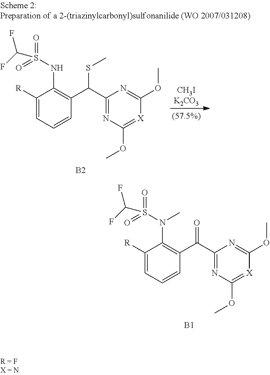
C1([R])=CC=CC(C(C2=NC(OC)=[X]C(OC)=N2)=O)=C1N(S(=O)(=O)C(F)F)C.[B1].C1([R])=CC=CC(C(C2=NC(OC)=[X]C(OC)=N2)SC)=C1NS(=O)(=O)C(F)F.[B2]
